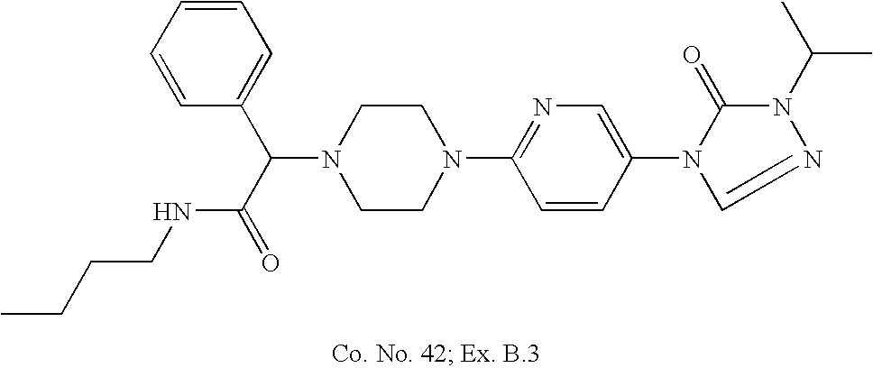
N1(C(C(=O)NCCCC)C2=CC=CC=C2)CCN(C2=NC=C(N3C(=O)N(C(C)C)N=C3)C=C2)CC1
